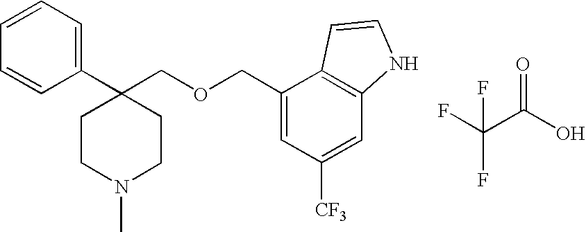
C1=CC=C(C2(COCC3=CC([CF3])=CC4=C3C=CN4)CCN(C)CC2)C=C1.FC(C(O)=O)(F)F
